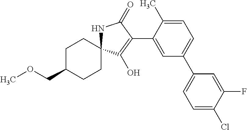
C1C(COC)CCC2(C1)NC(=O)C(C1=CC(C3=CC=C(Cl)C(F)=C3)=CC=C1C)=C2O
